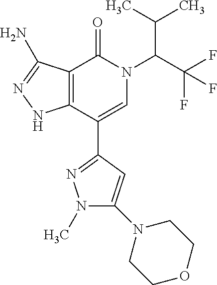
N1(C)C(N2CCOCC2)=CC(C2=CN(C(C(F)(F)F)C(C)C)C(=O)C3=C2NN=C3N)=N1
